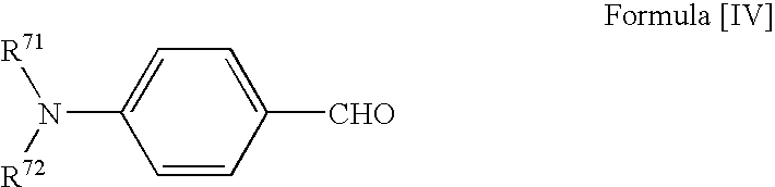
C1=CC([CHO])=CC=C1N([R72])[R71]
